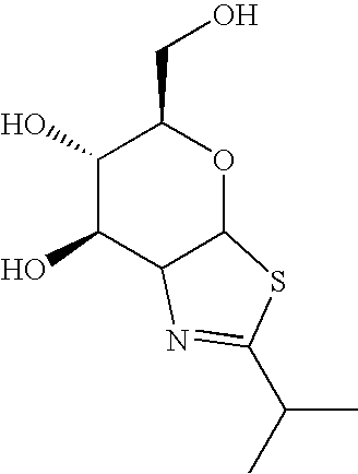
C1(O)C(O)C2C(OC1CO)SC(C(C)C)=N2
